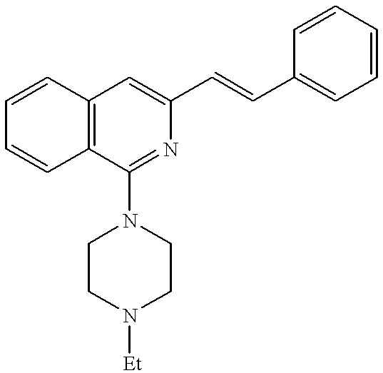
C1=CC2=C(C=C1)C(N1CCN([Et])CC1)=NC(C=CC1=CC=CC=C1)=C2
